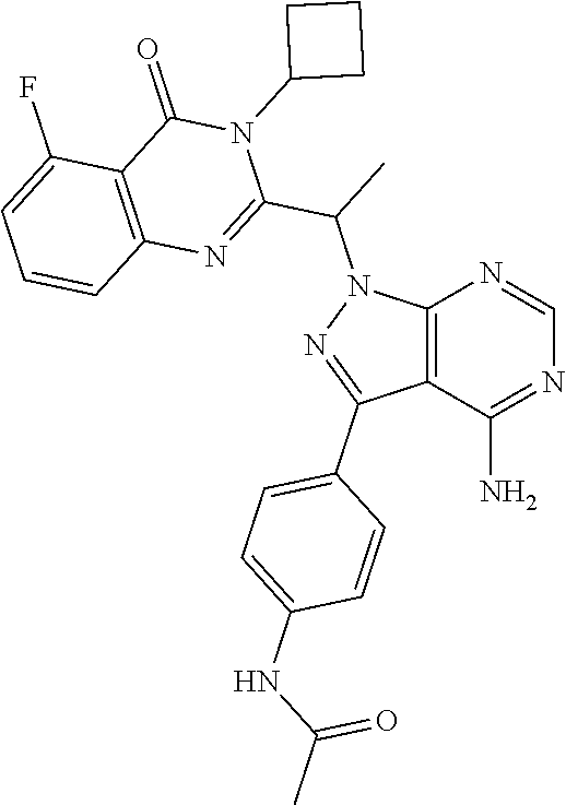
C12=C(C(N)=NC=N1)C(C1=CC=C(NC(C)=O)C=C1)=NN2C(C1=NC2=C(C(=O)N1C1CCC1)C(F)=CC=C2)C
